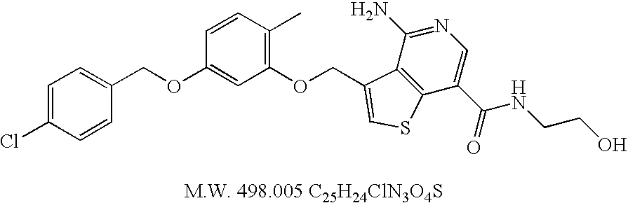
C1=C(Cl)C=CC(COC2=CC(OCC3=CSC4=C3C(N)=NC=C4C(=O)NCCO)=C(C)C=C2)=C1
